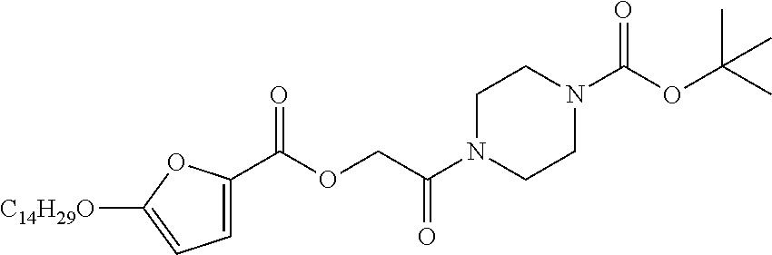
O=C(OCC(N1CCN(C(OC(C)(C)C)=O)CC1)=O)C1=CC=C([C14H29O])O1
